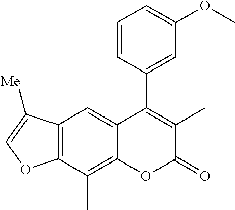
C12=C(C(C)=C3C(=C1)C(C1=CC(OC)=CC=C1)=C(C)C(=O)O3)OC=C2[Me]
